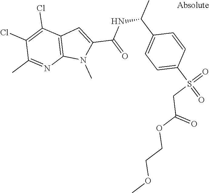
C12=C(C(Cl)=C(Cl)C(C)=N1)C=C(C(NC(C)C1=CC=C(S(=O)(=O)CC(OCCOC)=O)C=C1)=O)N2C
